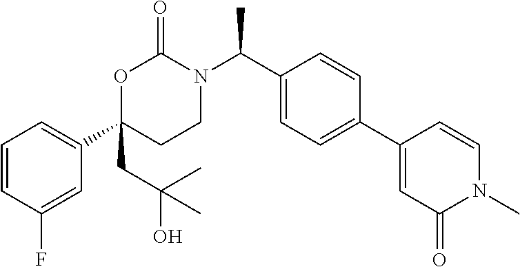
O1C(C2=CC=CC(F)=C2)(CC(O)(C)C)CCN(C(C2=CC=C(C3=CC(=O)N(C)C=C3)C=C2)C)C1=O
